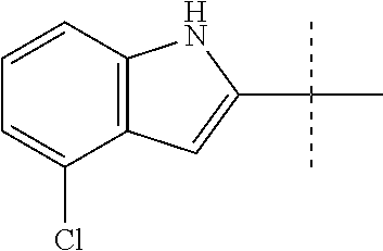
C12=C(C(Cl)=CC=C1)C=C(C(C)(C)C)N2
